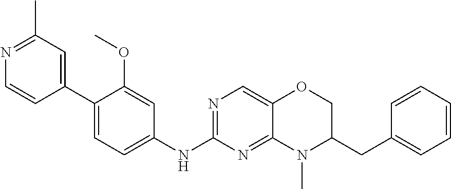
C1(C2=CC=C(NC3=NC=C4C(=N3)N(C)C(CC3=CC=CC=C3)CO4)C=C2OC)=CC(C)=NC=C1
